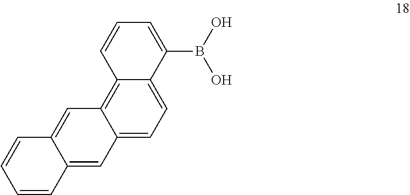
C12=CC3=CC=C4C(=C3C=C1C=CC=C2)C=CC=C4B(O)O
